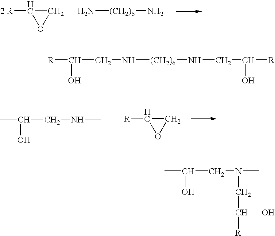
[2 R]C1CO1.N[(CH2)6]N.CC(CNC)O.[R]C1CO1.[R]C(CN[(CH2)6]NCC([R])O)O.CC(CN(C)CC(O)[R])O
